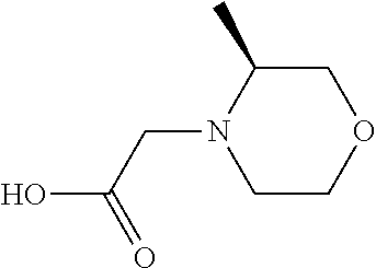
C1C(C)N(CC(=O)O)CCO1
